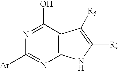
C1([Ar])=NC2=C(C(O)=N1)C([R5])=C([R])N2
